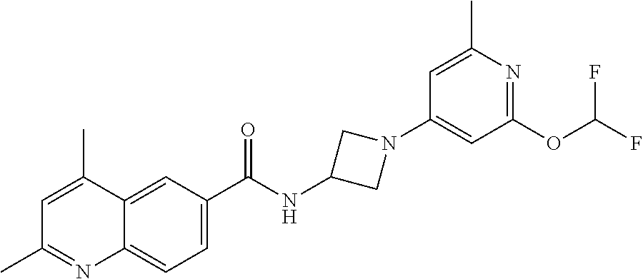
C1=C(C)C2=CC(C(NC3CN(C4=CC(OC(F)F)=NC(C)=C4)C3)=O)=CC=C2N=C1C
